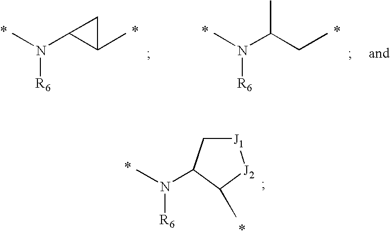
C1(N(C)[R6])C(C)C1.C(N(C)[R6])(CC)C.[J1]1CC(N(C)[R6])C(C)[J2]1
